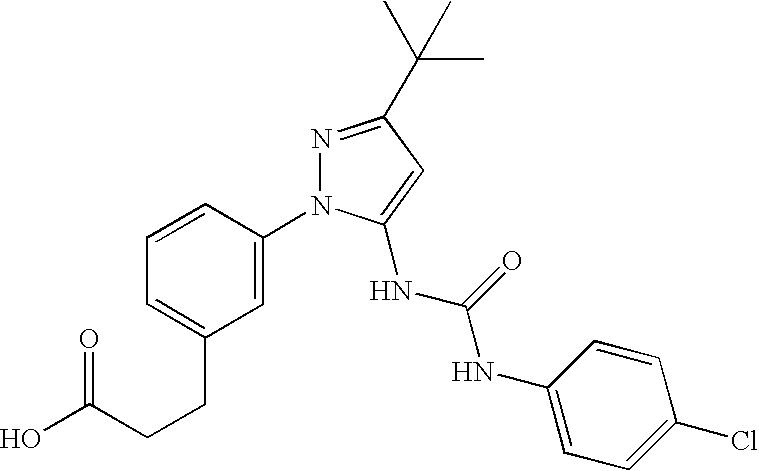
O=C(CCC1=CC=CC(N2N=C(C(C)(C)C)C=C2NC(=O)NC2=CC=C(Cl)C=C2)=C1)O
